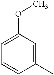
C1(C)=CC(OC)=CC=C1
